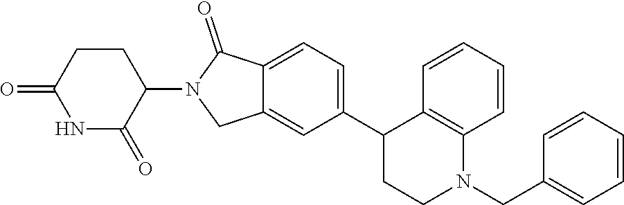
C1=C(C2C3=C(N(CC4=CC=CC=C4)CC2)C=CC=C3)C=C2C(=C1)C(=O)N(C1C(=O)NC(=O)CC1)C2
